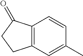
C12=C(C=C(C)C=C1)CCC2=O
